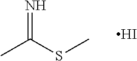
CC(SC)=N.I
